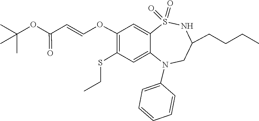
C1=CC=CC=C1N1C2=CC(SCC)=C(OC=CC(OC(C)(C)C)=O)C=C2S(=O)(=O)NC(CCCC)C1
